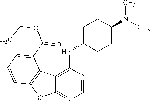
C12=C(NC3CCC(N(C)C)CC3)N=CN=C1SC1=C2C(C(OCC)=O)=CC=C1
